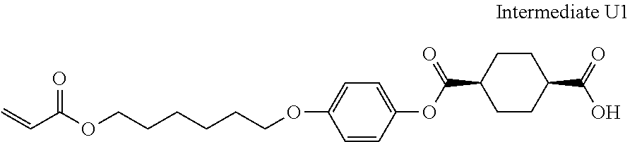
C=CC(=O)OCCCCCCOC1=CC=C(OC(C2CCC(C(O)=O)CC2)=O)C=C1
